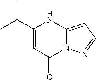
C12=CC=NN1C(=O)C=C(C(C)C)N2
